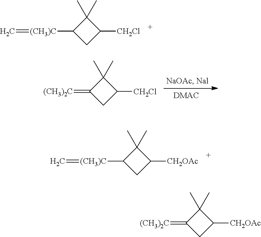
C1(C)(C)C([CH2Cl])CC1[(CH3)C]=C.C1(C)(C)C([CH2Cl])CC1=[(CH3)2C].C1(C)(C)C([CH2OAc])CC1[(CH3)C]=C.C1(C)(C)C([CH2OAc])CC1=[(CH3)2C]
